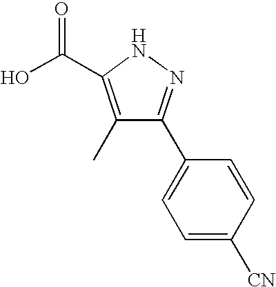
C1(C)=C(C(O)=O)NN=C1C1=CC=C([CN])C=C1
